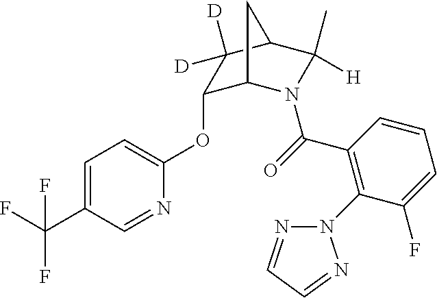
C1=C(C(F)(F)F)C=NC(OC2C3N(C(=O)C4=C(N5N=CC=N5)C(F)=CC=C4)C(C)([H])C(C2([D])[D])C3)=C1
